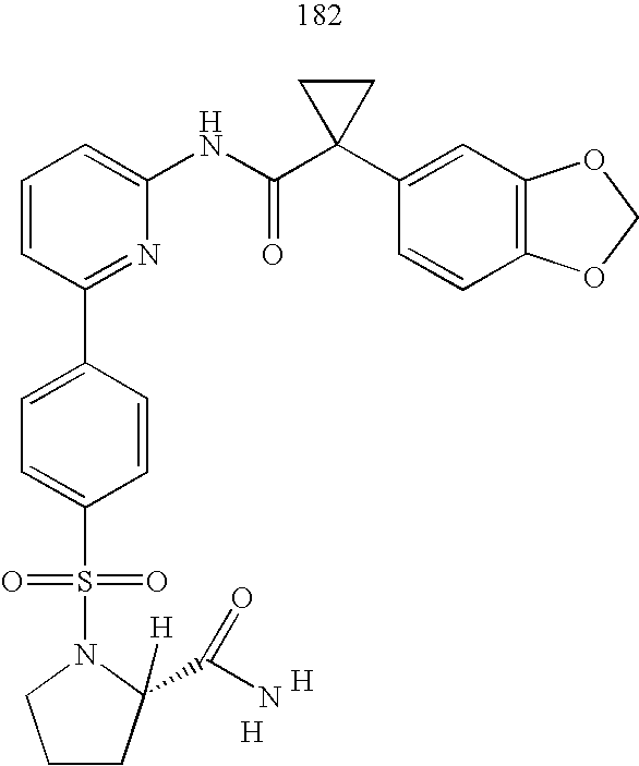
C1=CC=C(NC(C2(C3=CC4=C(C=C3)OCO4)CC2)=O)N=C1C1=CC=C(S(=O)(=O)N2C([H])(C(=O)N)CCC2)C=C1.[H].[H]
